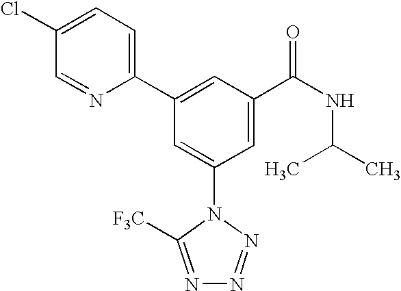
C1(C2=CC(C(NC(C)C)=O)=CC(N3C([F3C])=NN=N3)=C2)=CC=C(Cl)C=N1
